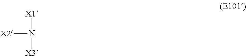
[X2]N([X1])[X3]
